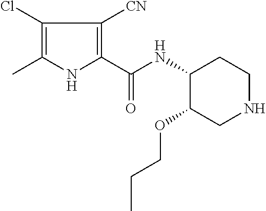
C1(Cl)=C(C)NC(C(NC2C(OCCC)CNCC2)=O)=C1[CN]
